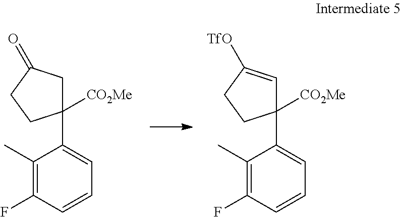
C1(C)=C(F)C=CC=C1C1([CO2Me])CC(=O)CC1.C1(C)=C(F)C=CC=C1C1([CO2Me])C=C([TfO])CC1
